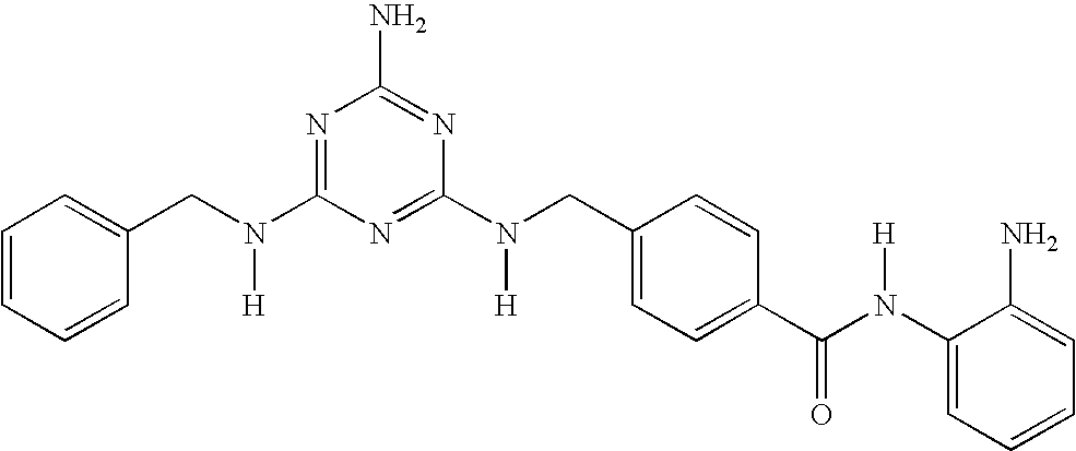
C1(N(CC2=CC=C(C(N(C3=CC=CC=C3N)[H])=O)C=C2)[H])=NC(N(CC2=CC=CC=C2)[H])=NC(N)=N1
